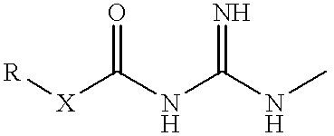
C(=O)([X][R])NC(NC)=N
